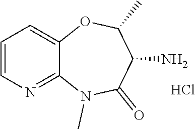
C1=CN=C2C(=C1)OC(C)C(N)C(=O)N2C.Cl
